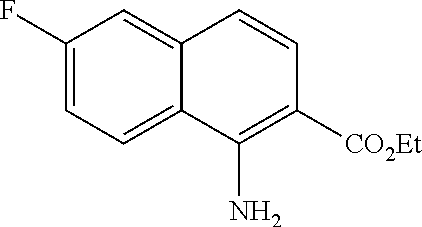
C1(F)=CC=C2C(=C1)C=CC([CO2Et])=C2N
